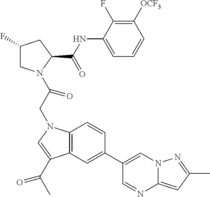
C1(F)CN(C(CN2C3=C(C(C(C)=O)=C2)C=C(C2=CN4C(=CC(C)=N4)N=C2)C=C3)=O)C(C(NC2=CC=CC([OCF3])=C2F)=O)C1
